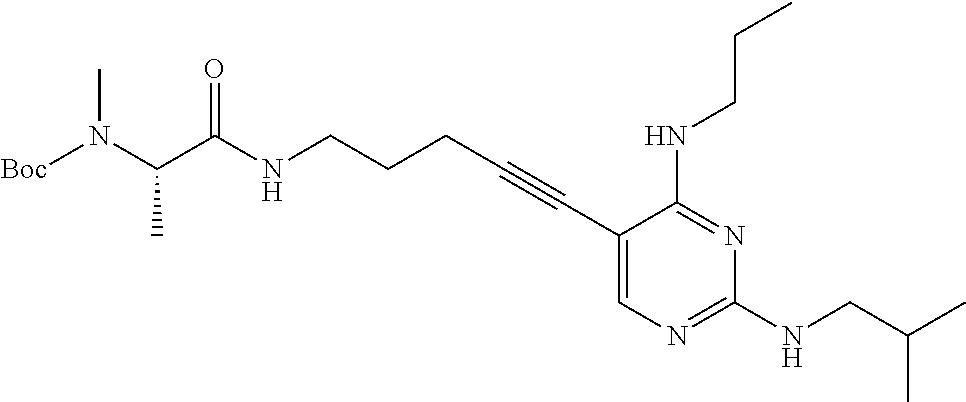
C(C(NCCCC#CC1=CN=C(NCC(C)C)N=C1NCCC)=O)(N([Boc])C)C
